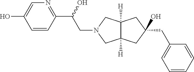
C1(CC2=CC=CC=C2)(O)CC2([H])C([H])(CN(CC(C3=NC=C(O)C=C3)O)C2)C1
